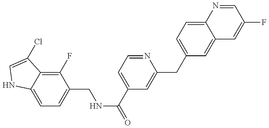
C1=C2C(=C(F)C(CNC(=O)C3=CC=NC(CC4=CC=C5C(=C4)C=C(F)C=N5)=C3)=C1)C(Cl)=CN2
